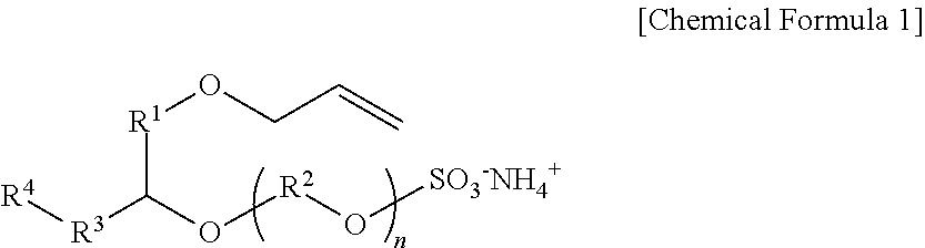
[R3](C(O[R2]O[SO3-NH4+])[R1]OCC=C)[R4]
